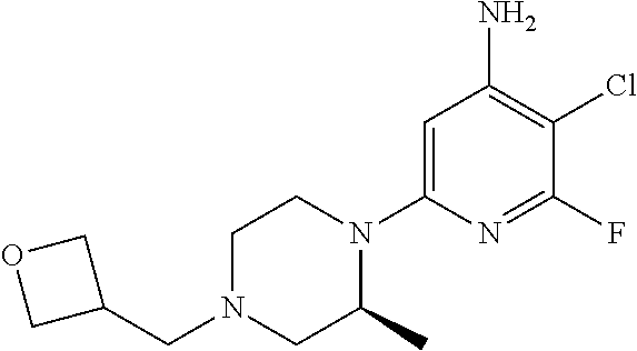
C1N(CC2COC2)CC(C)N(C2=CC(N)=C(Cl)C(F)=N2)C1
